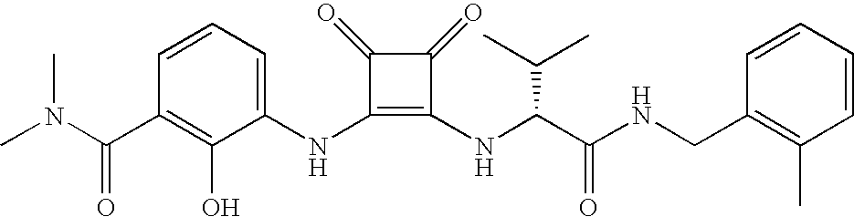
CN(C(C1=C(O)C(NC2=C(NC(C(NCC3=C(C)C=CC=C3)=O)C(C)C)C(=O)C2=O)=CC=C1)=O)C
